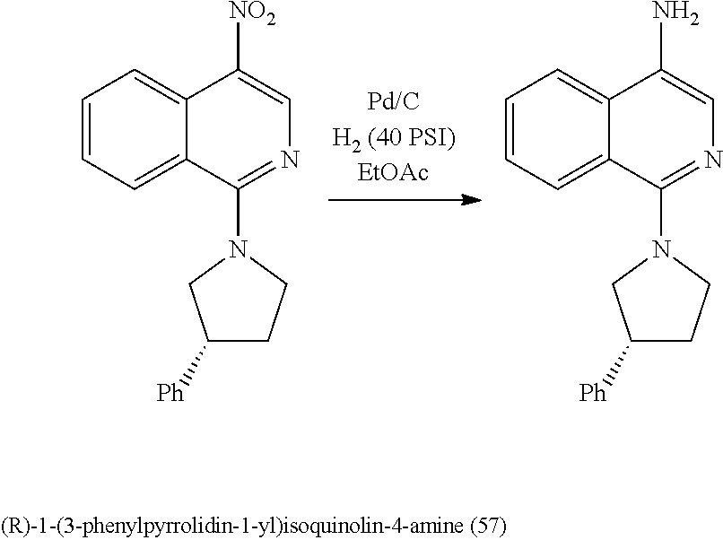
C1=CC=C2C(=C1)C([NO2])=CN=C2N1CCC([Ph])C1.C1=CC=C2C(=C1)C(N)=CN=C2N1CCC([Ph])C1
